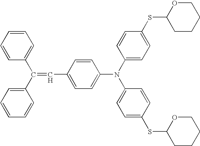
C1=CC=CC=C1C(C1=CC=CC=C1)=CC1=CC=C(N(C2=CC=C(SC3CCCCO3)C=C2)C2=CC=C(SC3CCCCO3)C=C2)C=C1
